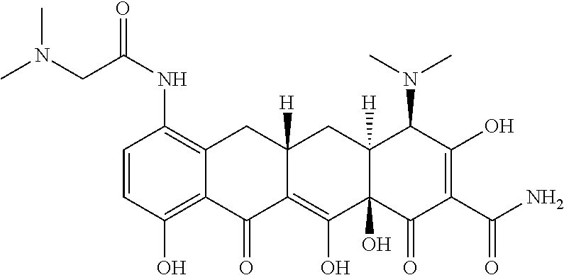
C1=CC(O)=C2C(=C1NC(CN(C)C)=O)CC1([H])C(=C(O)C3(O)C([H])(C1)C(N(C)C)C(O)=C(C(N)=O)C3=O)C2=O
